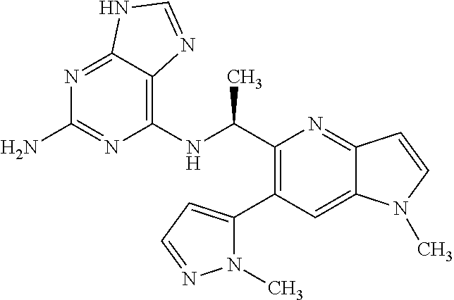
N1=C2C(=C(NC(C3=C(C4=CC=NN4C)C=C4C(=N3)C=CN4C)C)N=C1N)N=CN2
